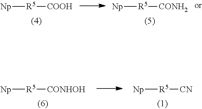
[Np][R5][CONH2].[Np][R5][COOH].[Np][R5][CONHOH].[Np][R5][CN]
